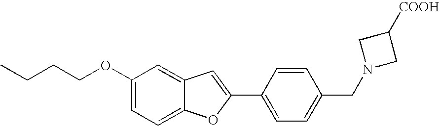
C12=CC(OCCCC)=CC=C1OC(C1=CC=C(CN3CC([COOH])C3)C=C1)=C2
